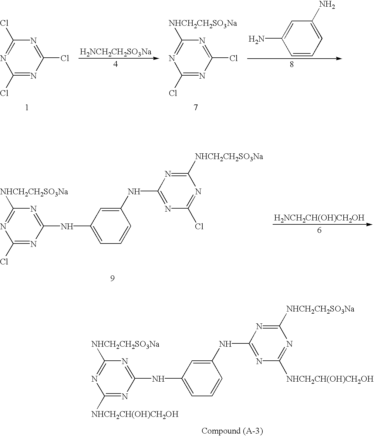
C1(Cl)=NC(Cl)=NC(Cl)=N1.[H2NCH2CH2SO3Na].C1(Cl)=NC(Cl)=NC([NHCH2CH2SO3Na])=N1.C1=CC=C(N)C=C1N.C1(Cl)=NC(NC2=CC=CC(NC3=NC(Cl)=NC([NHCH2CH2SO3Na])=N3)=C2)=NC([NHCH2CH2SO3Na])=N1.[H2NCH2CH(OH)CH2OH].C1([NHCH2CH(OH)CH2OH])=NC(NC2=CC=CC(NC3=NC([NHCH2CH(OH)CH2OH])=NC([NHCH2CH2SO3Na])=N3)=C2)=NC([NHCH2CH2SO3Na])=N1
